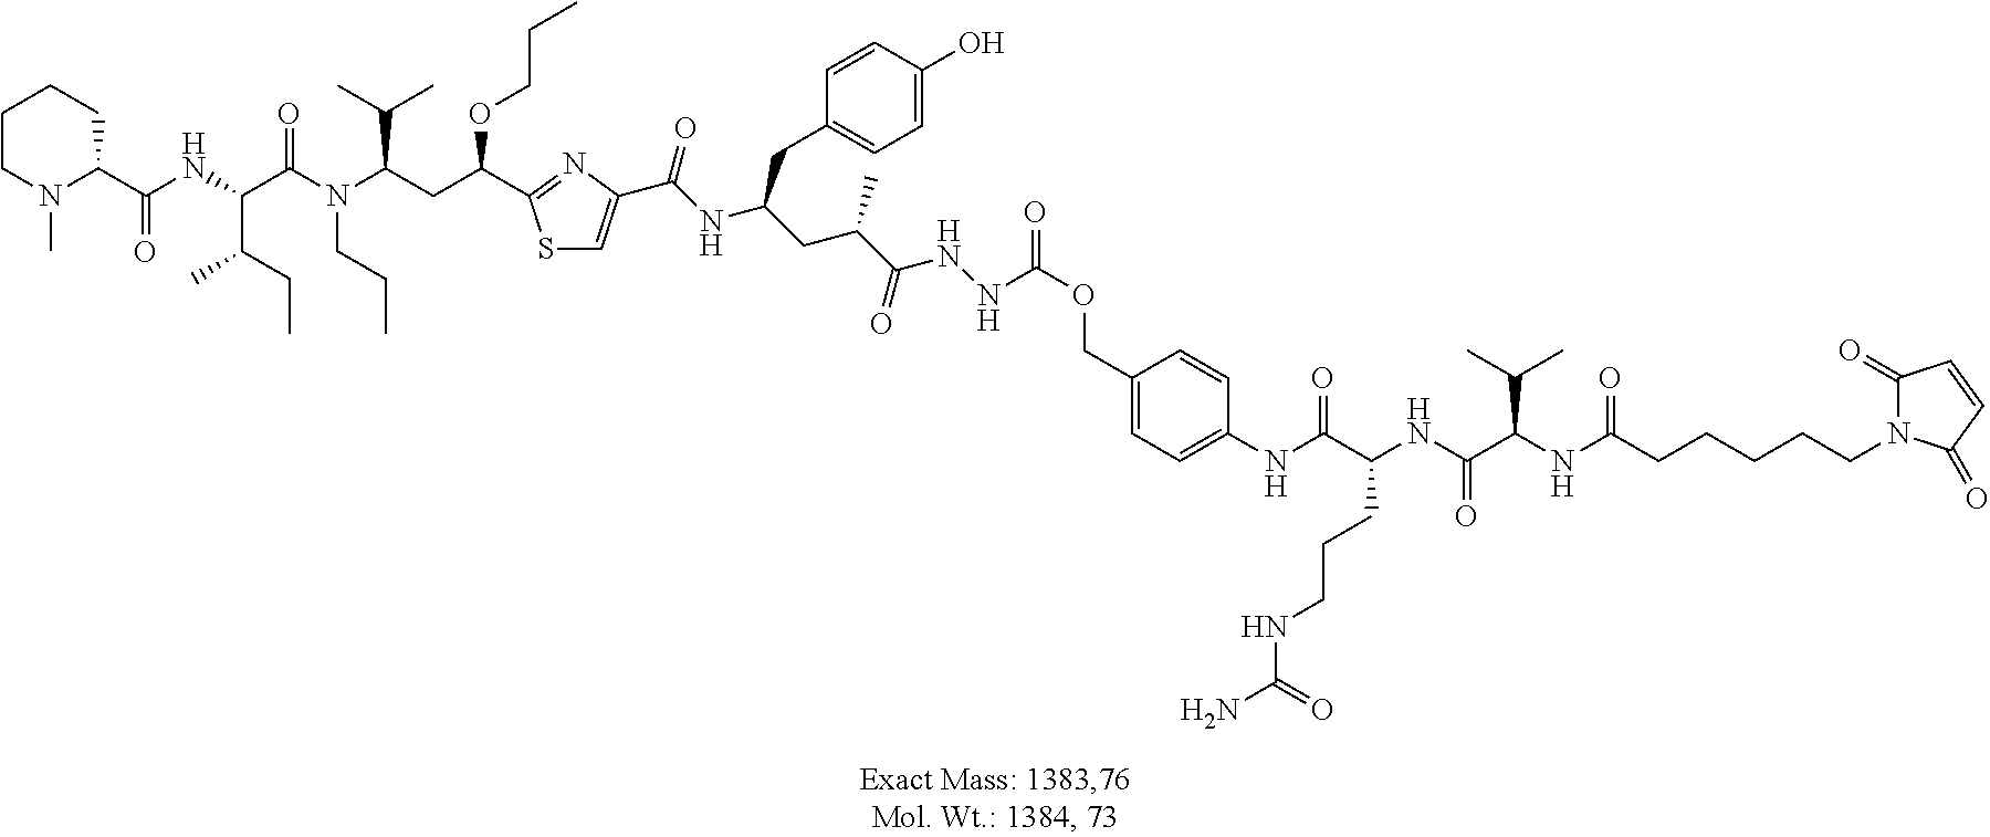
C1CN(C)C(C(NC(C(N(C(CC(OCCC)C2=NC(C(NC(CC(C(=O)NNC(OCC3=CC=C(NC(C(NC(C(NC(CCCCCN4C(=O)C=CC4=O)=O)C(C)C)=O)CCCNC(N)=O)=O)C=C3)=O)C)CC3=CC=C(O)C=C3)=O)=CS2)C(C)C)CCC)=O)C(C)CC)=O)CC1
